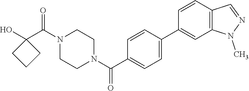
OC1(C(N2CCN(C(=O)C3=CC=C(C4=CC5=C(C=C4)C=NN5C)C=C3)CC2)=O)CCC1
